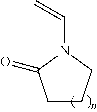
C=CN1C(=O)CCC1
